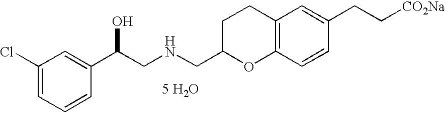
[5 H2O].C12=C(C=CC(CC[CO2Na])=C1)OC(CNCC(C1=CC(Cl)=CC=C1)O)CC2
